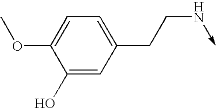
C1=C(OC)C(O)=CC(CCN->C)=C1
